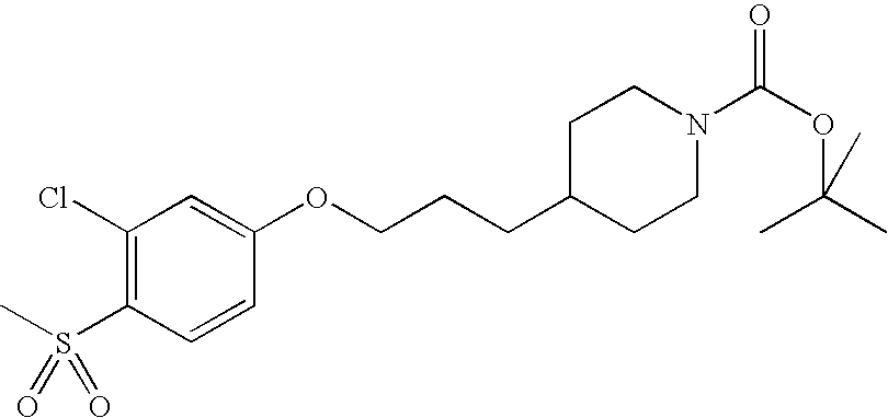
C1(Cl)=C(S(C)(=O)=O)C=CC(OCCCC2CCN(C(OC(C)(C)C)=O)CC2)=C1
